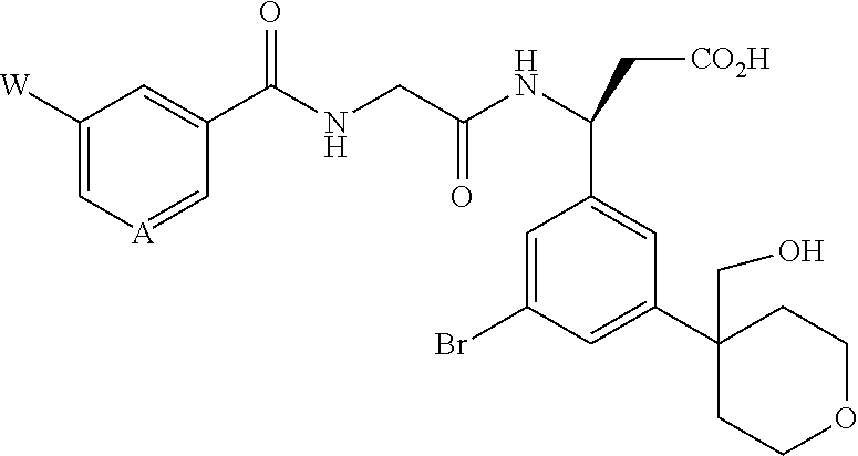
C1([W])=C[A]=CC(C(NCC(NC(C[CO2H])C2=CC(C3(CO)CCOCC3)=CC(Br)=C2)=O)=O)=C1
